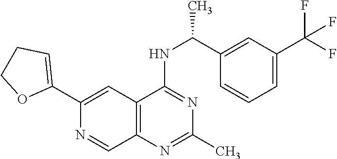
C1(C2=CCCO2)=CC2=C(C=N1)N=C(C)N=C2NC(C)C1=CC(C(F)(F)F)=CC=C1
